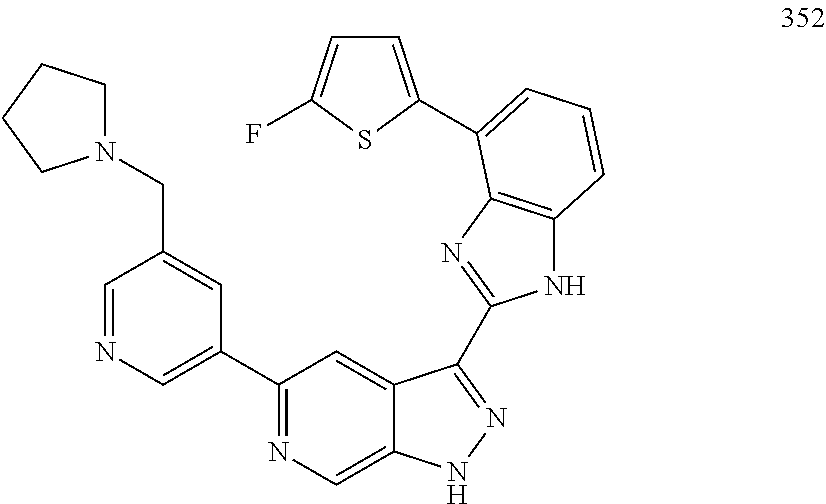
C1=NC=C(C2=NC=C3C(=C2)C(C2=NC4=C(N2)C=CC=C4C2=CC=C(F)S2)=NN3)C=C1CN1CCCC1
